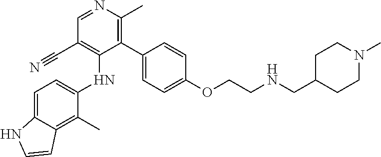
C1(C)=C2C(=CC=C1NC1=C(C#N)C=NC(C)=C1C1=CC=C(OCCNCC3CCN(C)CC3)C=C1)NC=C2
